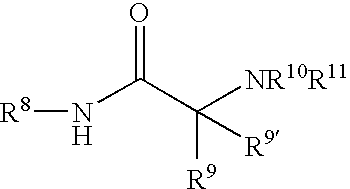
N(C(C([NR10R11])([R9])[R9])=O)[R8]
